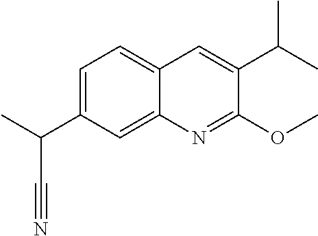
C1=C(C(C)C#N)C=C2C(=C1)C=C(C(C)C)C(OC)=N2
